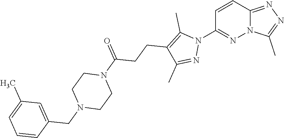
C1=CC2=NN=C(C)N2N=C1N1C(C)=C(CCC(N2CCN(CC3=CC(C)=CC=C3)CC2)=O)C(C)=N1
